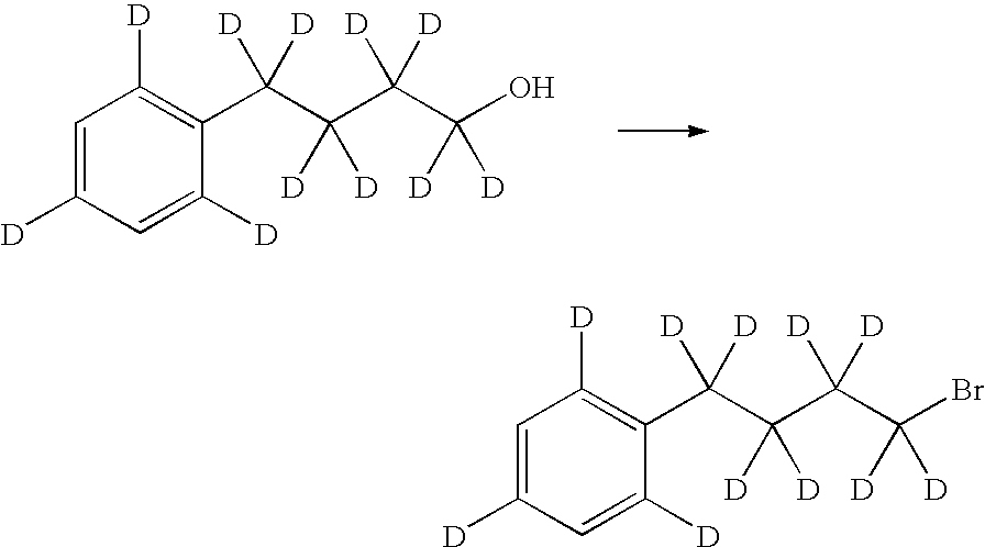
C1=C([D])C=C([D])C(C([D])(C(C(C(O)([D])[D])([D])[D])([D])[D])[D])=C1[D].C1=C([D])C=C([D])C(C([D])(C(C(C(Br)([D])[D])([D])[D])([D])[D])[D])=C1[D]
